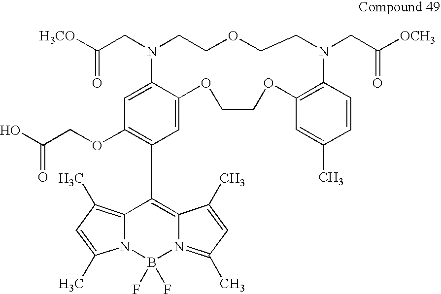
C1(OCC(O)=O)=C(C2=C3N(=C(C)C=C3C)B(F)(F)N3C2=C(C)C=C3C)C=C2C(=C1)N(CC([H3CO])=O)CCOCCN(CC([OCH3])=O)C1=C(OCCO2)C=C(C)C=C1
